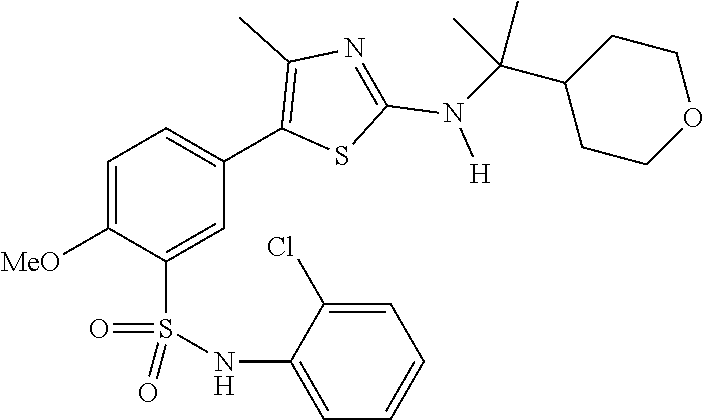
C1=C([MeO])C(S(NC2=CC=CC=C2Cl)(=O)=O)=CC(C2=C(C)N=C(N([H])C(C3CCOCC3)(C)C)S2)=C1
